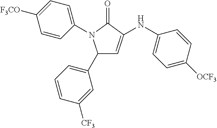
C1(C2=CC=CC([CF3])=C2)C=C(NC2=CC=C([OCF3])C=C2)C(=O)N1C1=CC=C([F3CO])C=C1
